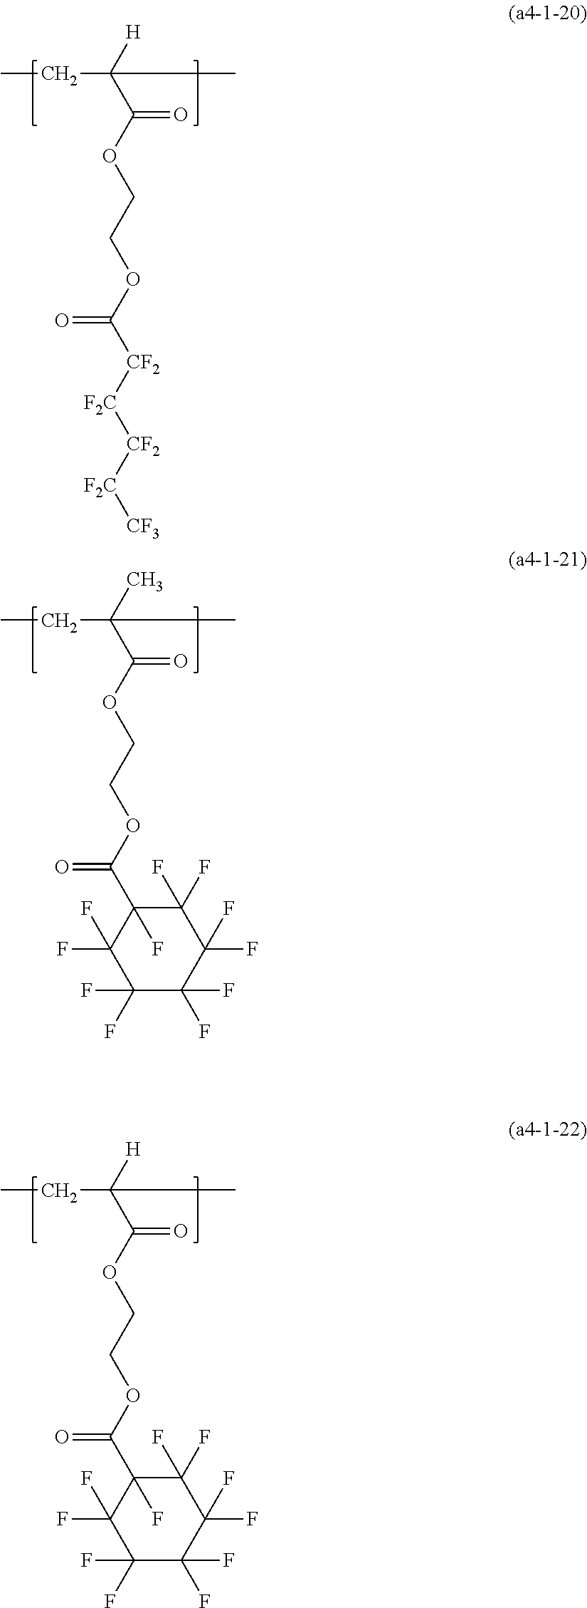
CCC(C(OCCOC([CF2][F2C][CF2][F2C][CF3])=O)=O)([H])C.CCC(C(OCCOC(C1(F)C(F)(F)C(F)(F)C(F)(F)C(F)(F)C1(F)F)=O)=O)(C)C.CCC(C(OCCOC(C1(F)C(F)(F)C(F)(F)C(F)(F)C(F)(F)C1(F)F)=O)=O)([H])C
